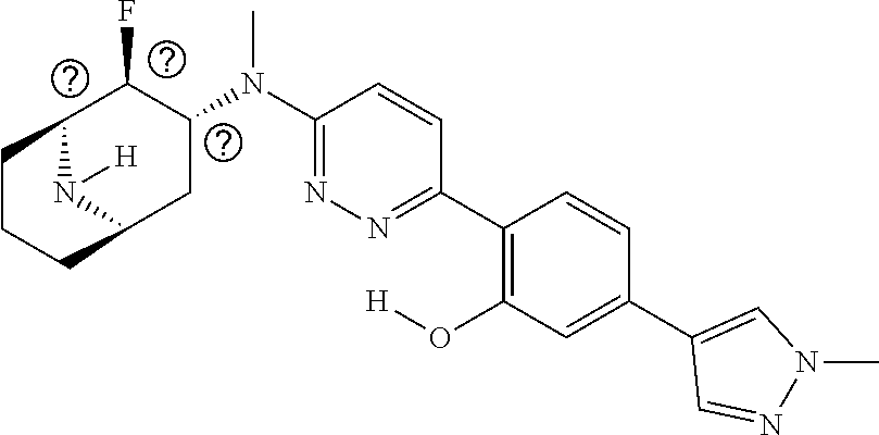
C1(N(C2C(F)C3CCCC(C2)N3[H])C)=NN=C(C2=C(O[H])C=C(C3=CN(C)N=C3)C=C2)C=C1
